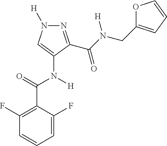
N1=C(C(N([H])CC2=CC=CO2)=O)C(N([H])C(C2=C(F)C=CC=C2F)=O)=CN1[H]
